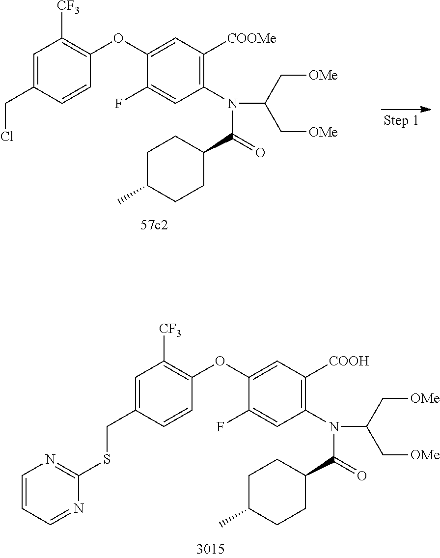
C1=C(CSC2=NC=CC=N2)C=CC(OC2=CC([COOH])=C(N(C(C[OMe])C[OMe])C(=O)C3CCC(C)CC3)C=C2F)=C1[CF3].C1=C(CCl)C=CC(OC2=CC([COOMe])=C(N(C(C[OMe])C[OMe])C(=O)C3CCC(C)CC3)C=C2F)=C1[CF3]
